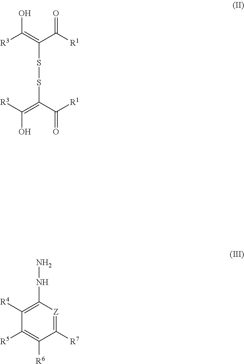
C1([R4])=C(NN)[Z]=C([R7])C([R6])=C1[R5].[R3]C(=C(C([R1])=O)SSC(=C([R3])O)C([R1])=O)O
